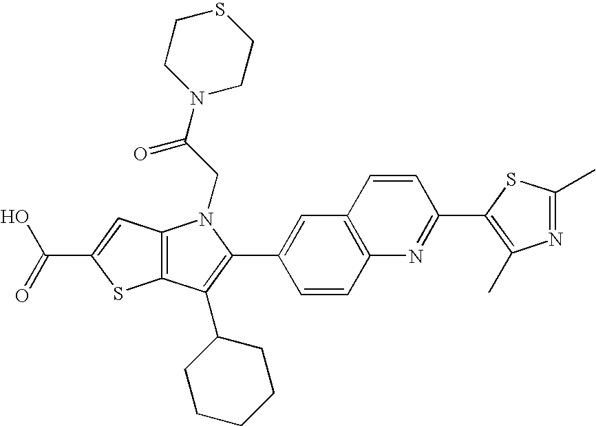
C(C1=CC2=C(S1)C(C1CCCCC1)=C(C1=CC3=C(C=C1)N=C(C1=C(C)N=C(C)S1)C=C3)N2CC(=O)N1CCSCC1)(=O)O
